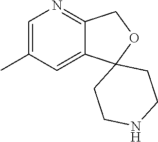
C1=C(C)C=C2C(=N1)COC21CCNCC1
